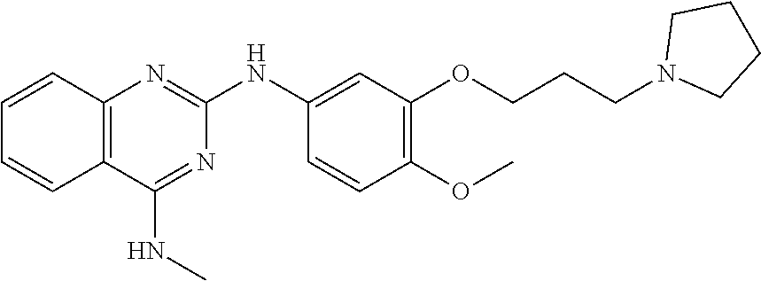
C12=C(C(NC)=NC(NC3=CC(OCCCN4CCCC4)=C(OC)C=C3)=N1)C=CC=C2
